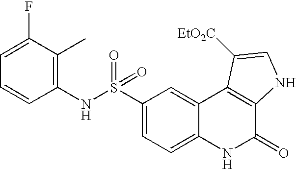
C1(NS(C2=CC=C3C(=C2)C2=C(C(=O)N3)NC=C2[EtO2C])(=O)=O)=C(C)C(F)=CC=C1
